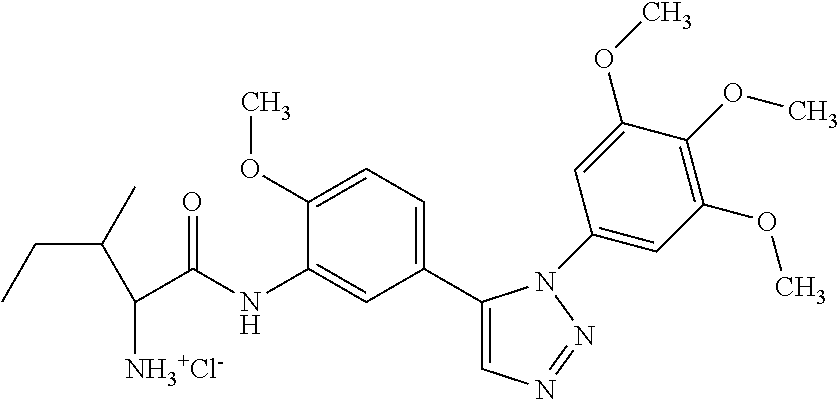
C1(C2=CC=C(OC)C(NC(C(C(C)CC)[NH3+Cl-])=O)=C2)=CN=NN1C1=CC(OC)=C(OC)C(OC)=C1
